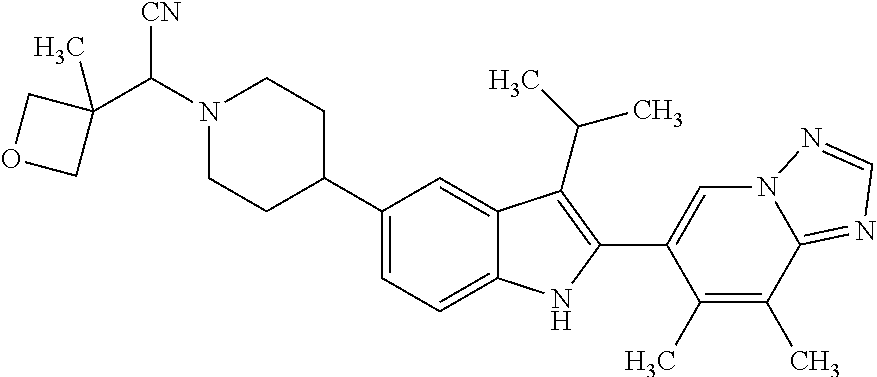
N1(C(C2(C)COC2)[CN])CCC(C2=CC=C3C(=C2)C(C(C)C)=C(C2=CN4C(=NC=N4)C(C)=C2C)N3)CC1
